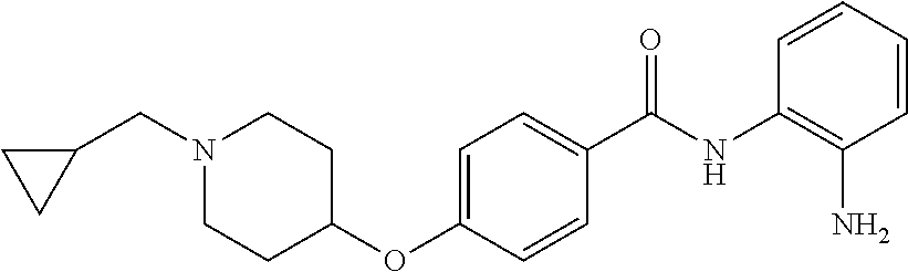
C1=CC=CC(N)=C1NC(C1=CC=C(OC2CCN(CC3CC3)CC2)C=C1)=O
